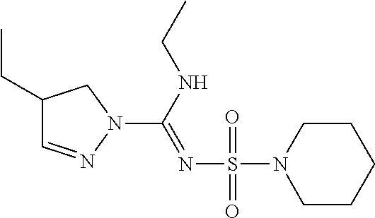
C1(CC)C=NN(C(=NS(N2CCCCC2)(=O)=O)NCC)C1
